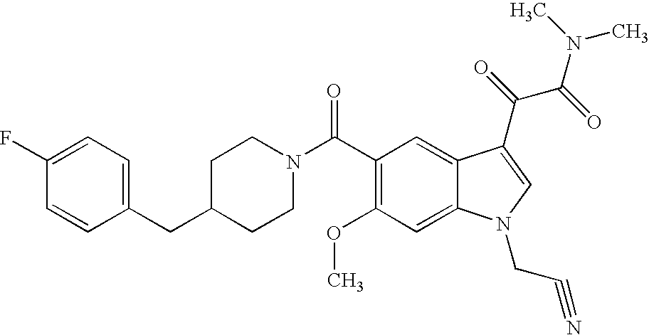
C(C1CCN(C(=O)C2=C(OC)C=C3C(=C2)C(C(=O)C(=O)N(C)C)=CN3CC#N)CC1)C1=CC=C(F)C=C1
